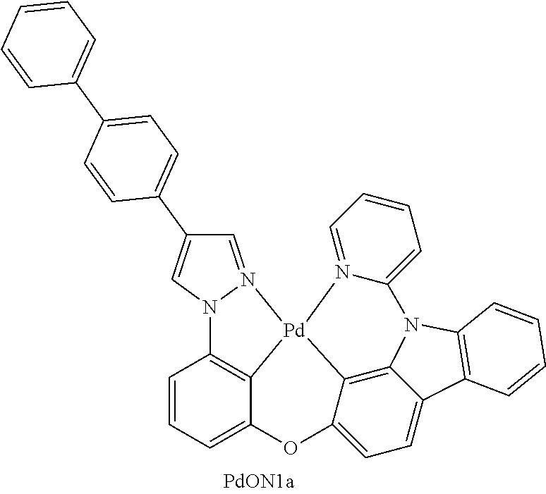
C1=N2N(C=C1C1=CC=C(C3=CC=CC=C3)C=C1)C1=C3C(=CC=C1)OC1=CC=C4C5=C1[Pd]23N1=CC=CC=C1N5C1=C4C=CC=C1
